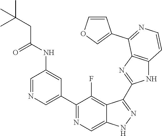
C1=NC=C(C2=NC=C3C(=C2F)C(C2=NC4=C(N2)C=CN=C4C2=COC=C2)=NN3)C=C1NC(CC(C)(C)C)=O
